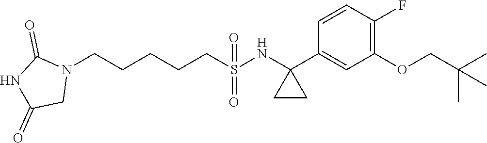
N1(CCCCCS(=O)(=O)NC2(C3=CC(OCC(C)(C)C)=C(F)C=C3)CC2)C(=O)NC(=O)C1
